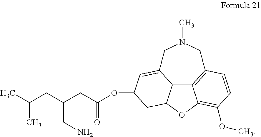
CC(CC(CC(OC1C=C2C3C(OC4=C(OC)C=CC(=C43)CN(C)C2)C1)=O)CN)C
